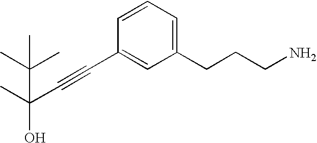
C1(CCCN)=CC=CC(C#CC(C)(C(C)(C)C)O)=C1
